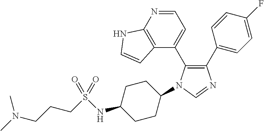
C1(C2=CC=C(F)C=C2)=C(C2=CC=NC3=C2C=CN3)N(C2CCC(NS(CCCN(C)C)(=O)=O)CC2)C=N1
